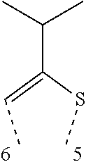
C(C(=CC)SC)(C)C
